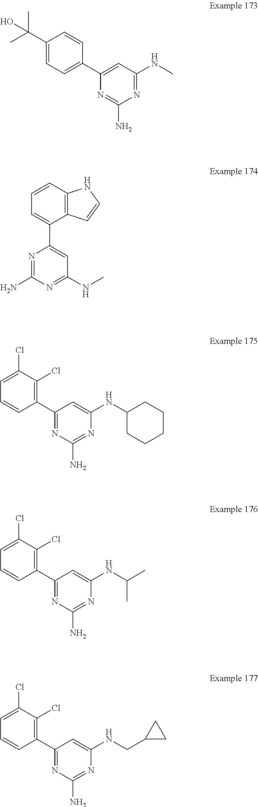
C1(C(C)(C)O)=CC=C(C2=CC(NC)=NC(N)=N2)C=C1.C1=CC2=C(C(C3=CC(NC)=NC(N)=N3)=C1)C=CN2.C1=C(Cl)C(Cl)=C(C2=NC(N)=NC(NC3CCCCC3)=C2)C=C1.C1=C(Cl)C(Cl)=C(C2=NC(N)=NC(NC(C)C)=C2)C=C1.C1=C(Cl)C(Cl)=C(C2=NC(N)=NC(NCC3CC3)=C2)C=C1
